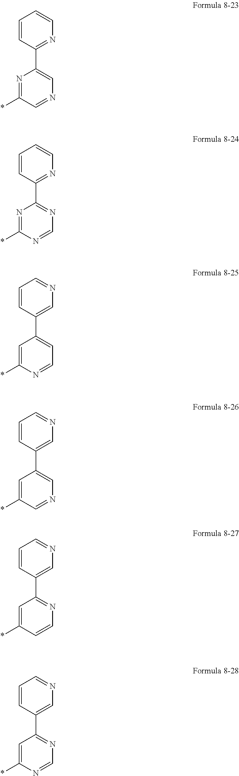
N1=C(*)C=NC=C1C1=NC=CC=C1.N1=C(*)N=CN=C1C1=NC=CC=C1.C1=C(*)N=CC=C1C1=CN=CC=C1.C1=C(*)C=NC=C1C1=CN=CC=C1.C1=C(*)C=CN=C1C1=CN=CC=C1.C1=C(*)N=CN=C1C1=CN=CC=C1
